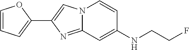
C1(NCCF)=CC2=NC(C3=CC=CO3)=CN2C=C1
